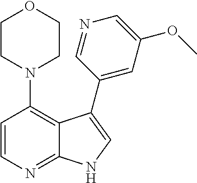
C1=CN=C2C(=C1N1CCOCC1)C(C1=CC(OC)=CN=C1)=CN2
